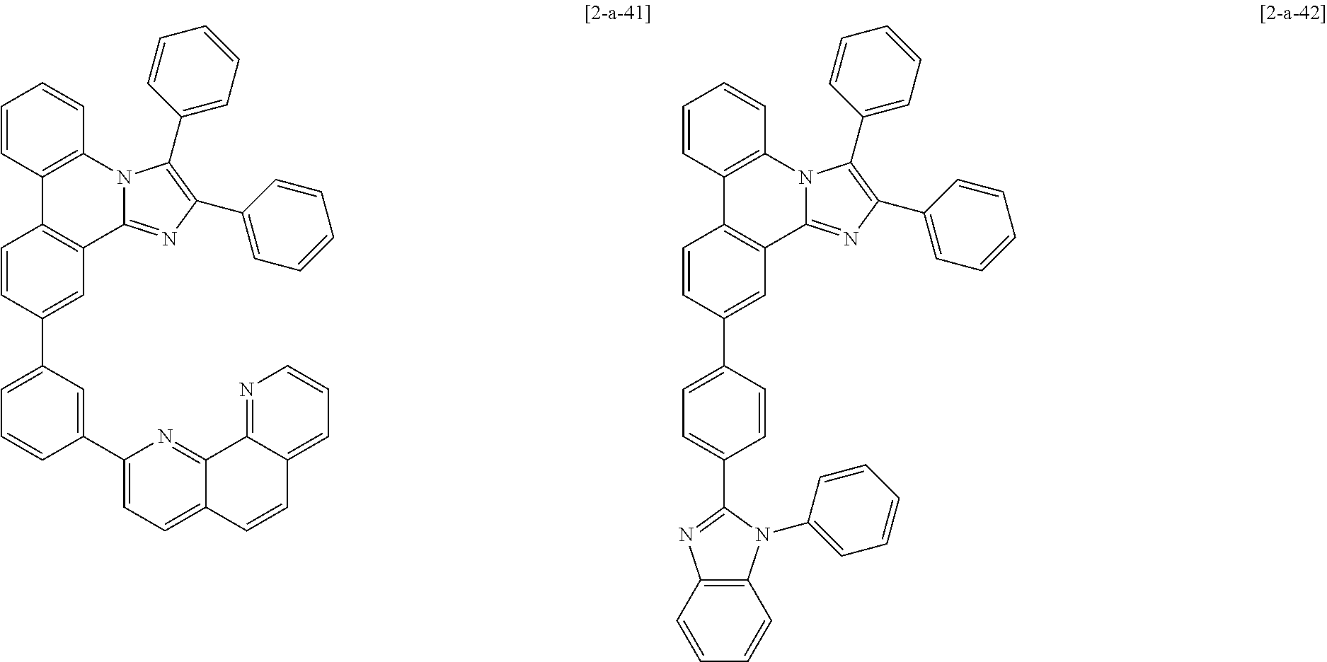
C1=CC2=C(C=C1C1=CC=CC(C3=CC=C4C(=N3)C3=NC=CC=C3C=C4)=C1)C1=NC(C3=CC=CC=C3)=C(C3=CC=CC=C3)N1C1=C2C=CC=C1.C1=CC2=C(C=C1C1=CC=C(C3=NC4=C(C=CC=C4)N3C3=CC=CC=C3)C=C1)C1=NC(C3=CC=CC=C3)=C(C3=CC=CC=C3)N1C1=C2C=CC=C1
